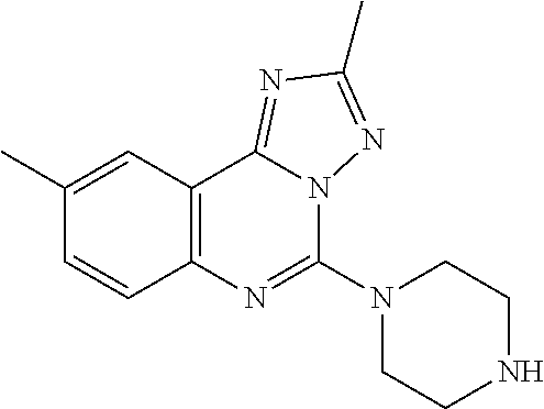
N1(C2=NC3=C(C4=NC(C)=NN24)C=C(C)C=C3)CCNCC1
